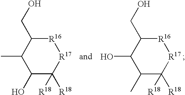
C1(C)C(O)C([R18])([R18])[R17][R16]C1CO.C1(O)C(C)C([R18])([R18])[R17][R16]C1CO
